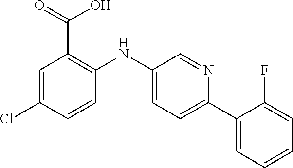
C1=C(Cl)C=CC(NC2=CC=C(C3=CC=CC=C3F)N=C2)=C1C(=O)O
